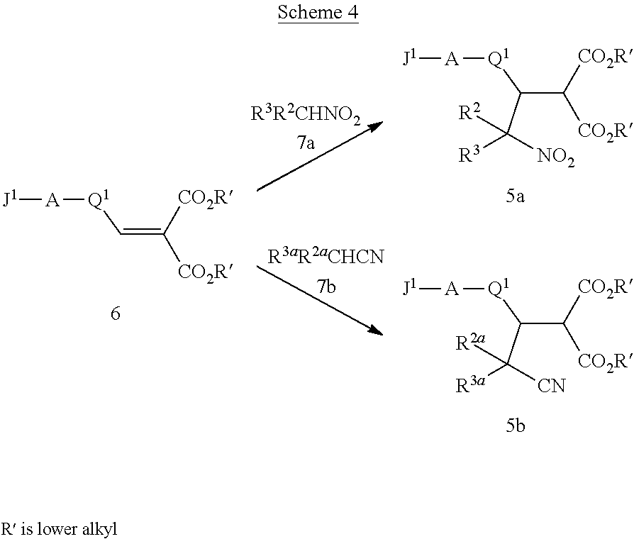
C(C(C([CN])([R3a])[R2a])[Q1][A][J1])([CO2R])[CO2R].C(C(C([NO2])([R3])[R2])[Q1][A][J1])([CO2R])[CO2R].C(=C[Q1][A][J1])([CO2R])[CO2R]
